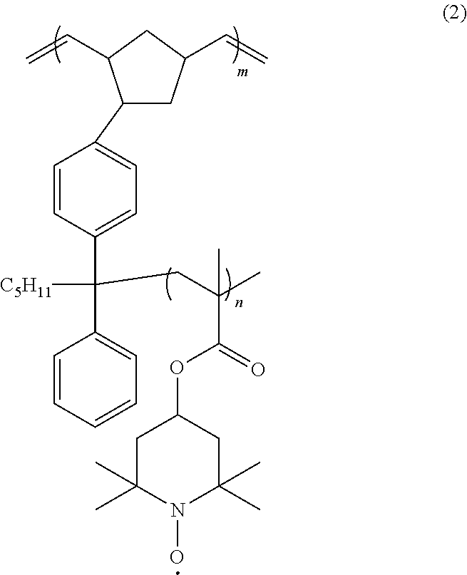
C1(C2=CC=C(C(C3=CC=CC=C3)(CC(C)(C(=O)OC3CC(C)(C)N(O)C(C)(C)C3)C)[C5H11])C=C2)CC(C=C)CC1C=C
